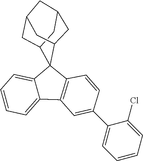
C1=C2C3(C4CC5CC(CC3C5)C4)C3=C(C2=CC=C1)C=C(C1=CC=CC=C1Cl)C=C3
